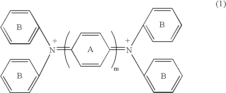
B.B.B.B.C1=CC(=N(C2=CC=CC=C2)C2=CC=CC=C2)C=CC1=N(C1=CC=CC=C1)C1=CC=CC=C1
